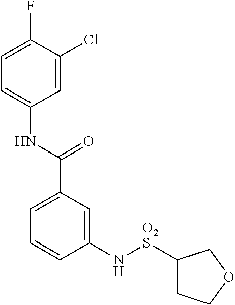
C1(N[O2S]C2CCOC2)=CC(C(NC2=CC=C(F)C(Cl)=C2)=O)=CC=C1
